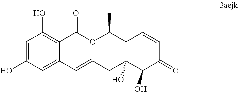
C12=CC(O)=CC(O)=C1C(=O)OC(C)CC=CC(=O)C(O)C(O)CC=C2
